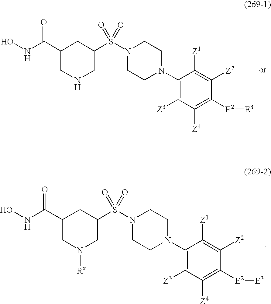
C1(C(NO)=O)CNCC(S(N2CCN(C3=C([Z3])C([Z4])=C([E2][E3])C([Z2])=C3[Z1])CC2)(=O)=O)C1.C1(C(NO)=O)CN([Rx])CC(S(N2CCN(C3=C([Z3])C([Z4])=C([E2][E3])C([Z2])=C3[Z1])CC2)(=O)=O)C1
